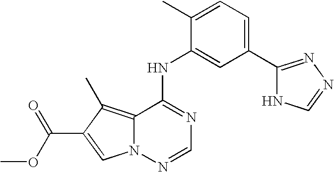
C12=C(C)C(C(OC)=O)=CN1N=CN=C2NC1=CC(C2=NN=CN2)=CC=C1C
